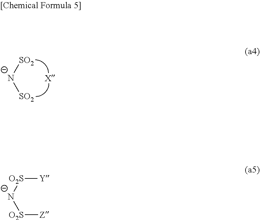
[N-]([SO2])[SO2].[N-]([O2S][Y])[O2S][Z]
